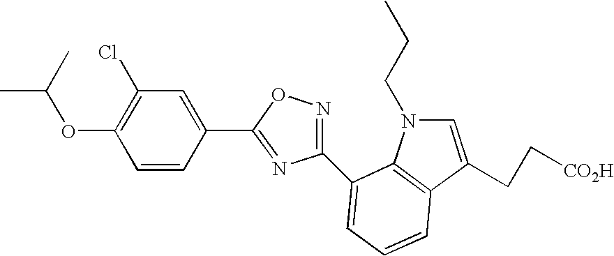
C1(OC(C)C)=C(Cl)C=C(C2=NC(C3=CC=CC4=C3N(CCC)C=C4CC[CO2H])=NO2)C=C1
